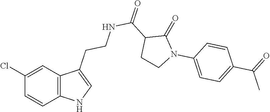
C12=C(C=C(Cl)C=C1)C(CCNC(C1CCN(C3=CC=C(C(=O)C)C=C3)C1=O)=O)=CN2
